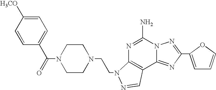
C1=CC(C(N2CCN(CCN3C4=C(C5=NC(C6=CC=CO6)=NN5C(N)=N4)C=N3)CC2)=O)=CC=C1[H3CO]
